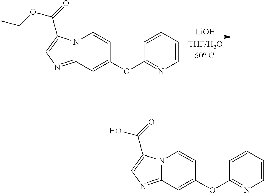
[LiOH].N12C(=NC=C1C(=O)OCC)C=C(OC1=NC=CC=C1)C=C2.N12C(=NC=C1C(=O)O)C=C(OC1=NC=CC=C1)C=C2
